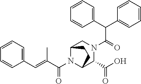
C(N1C2C(C(O)=O)N(C(=O)C(C3=CC=CC=C3)C3=CC=CC=C3)CC1CC2)(C(=CC1=CC=CC=C1)C)=O
